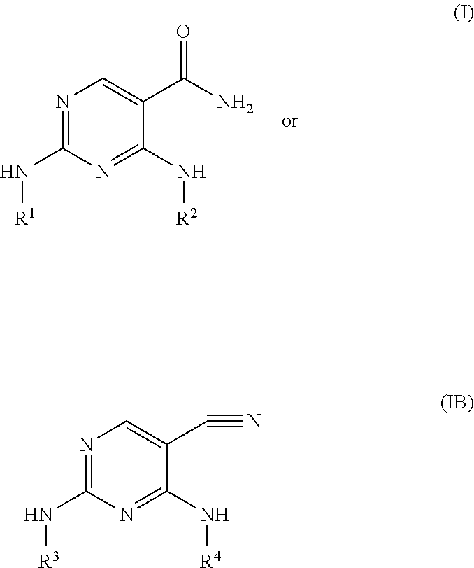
N1=C(N[R1])N=C(N[R2])C(C(N)=O)=C1.N1=C(N[R3])N=C(N[R4])C(C#N)=C1
